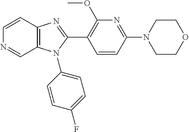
C12=C(C=CN=C1)N=C(C1=C(OC)N=C(N3CCOCC3)C=C1)N2C1=CC=C(F)C=C1
